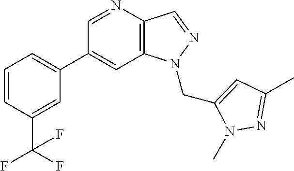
C1(C2=CC=CC(C(F)(F)F)=C2)=CC2=C(C=NN2CC2=CC(C)=NN2C)N=C1
